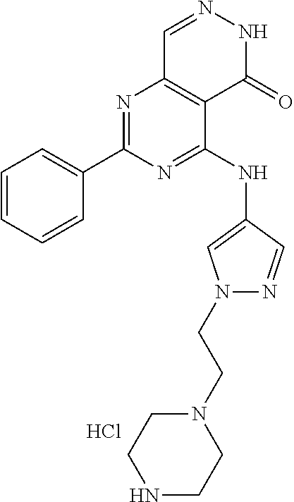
N1=C(NC2=CN(CCN3CCNCC3)N=C2)C2=C(N=C1C1=CC=CC=C1)C=NNC2=O.Cl
